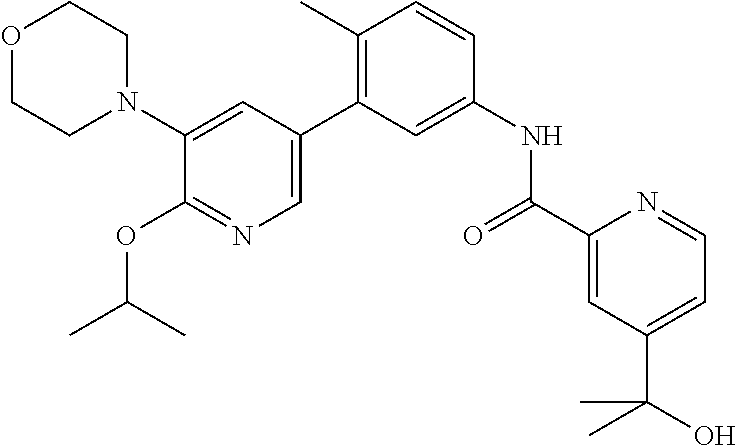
O1CCN(C2=CC(C3=C(C)C=CC(NC(C4=CC(C(C)(O)C)=CC=N4)=O)=C3)=CN=C2OC(C)C)CC1
